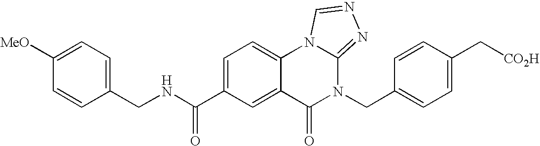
C1(CNC(C2=CC=C3C(=C2)C(=O)N(CC2=CC=C(C[CO2H])C=C2)C2=NN=CN32)=O)=CC=C([MeO])C=C1
